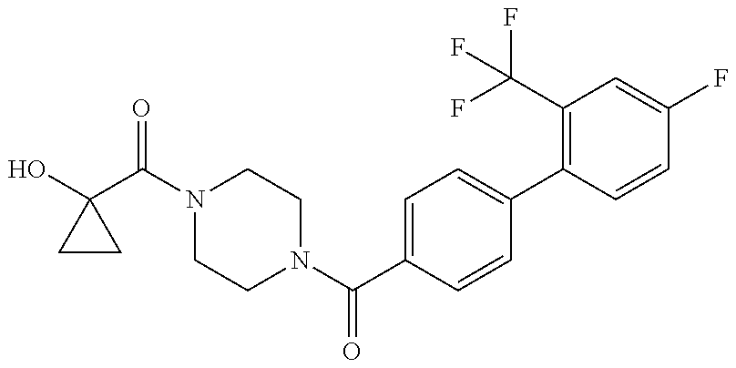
C1(O)(C(N2CCN(C(C3=CC=C(C4=C(C(F)(F)F)C=C(F)C=C4)C=C3)=O)CC2)=O)CC1
